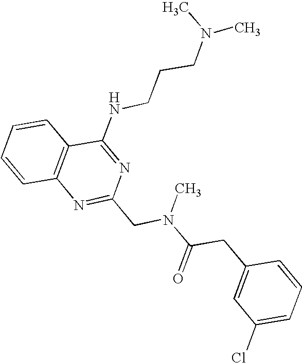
C1=CC2=C(C=C1)C(NCCCN(C)C)=NC(CN(C(CC1=CC(Cl)=CC=C1)=O)C)=N2
